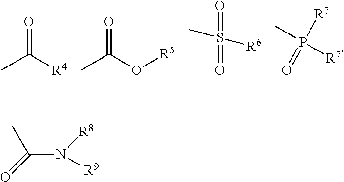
CC([R4])=O.CC(O[R5])=O.[Si]=S(=O)([R6])C.P([R7])(=O)([R7])C.C(N([R9])[R8])(C)=O
